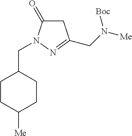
C1CC([Me])CCC1CN1C(=O)CC(CN([Me])[Boc])=N1
